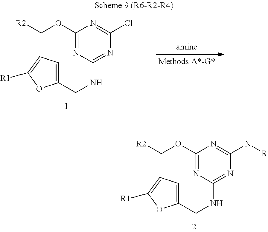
C1(OC[R2])=NC(NCC2=CC=C([R1])O2)=NC(Cl)=N1.C1(OC[R2])=NC(NCC2=CC=C([R1])O2)=NC(N[R])=N1
